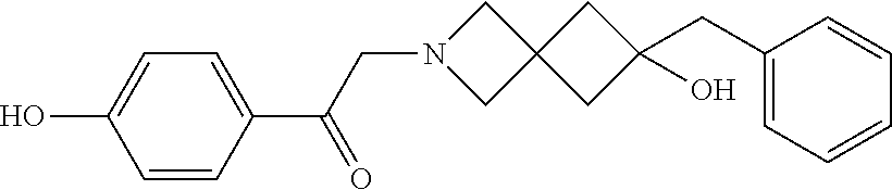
C1=CC(C(CN2CC3(C2)CC(O)(CC2=CC=CC=C2)C3)=O)=CC=C1O
